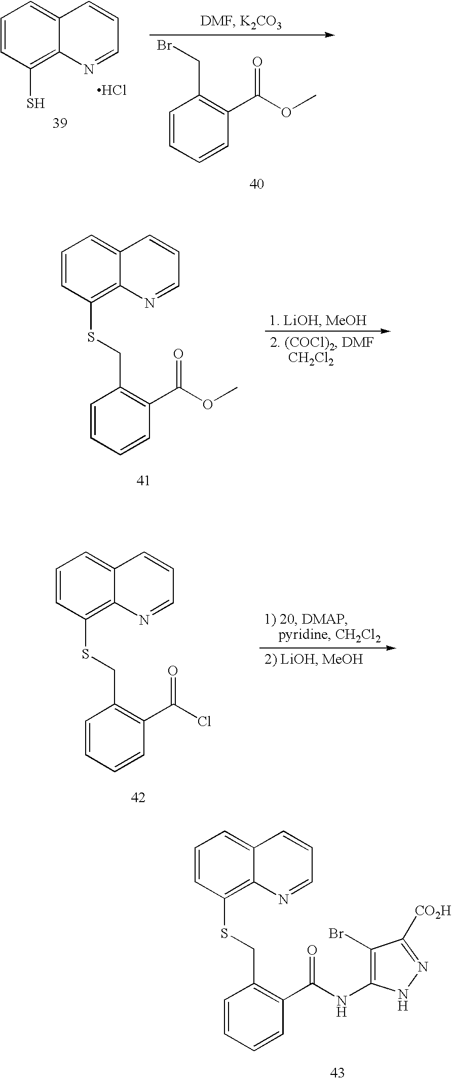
C1=CC(S)=C2C(=C1)C=CC=N2.Cl.C1=CC=CC(C(=O)OC)=C1CBr.C1=CC(SCC2=C(C(OC)=O)C=CC=C2)=C2C(=C1)C=CC=N2.C1=CC(SCC2=C(C(Cl)=O)C=CC=C2)=C2C(=C1)C=CC=N2.C1=CC(SCC2=C(C(NC3=C(Br)C([CO2H])=NN3)=O)C=CC=C2)=C2C(=C1)C=CC=N2
